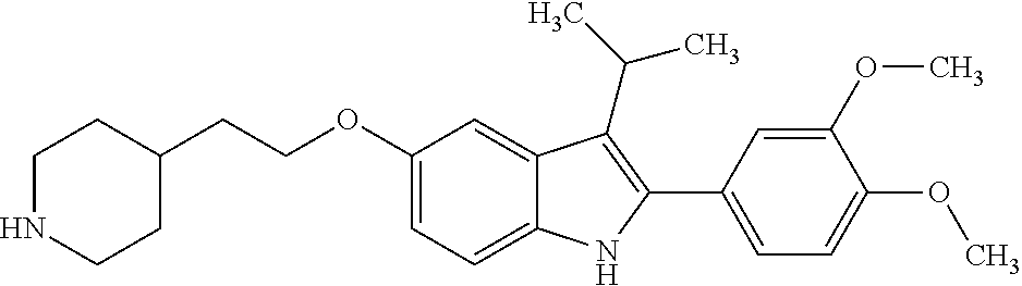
C(OC1=CC=C2C(=C1)C(C(C)C)=C(C1=CC=C(OC)C(OC)=C1)N2)CC1CCNCC1
